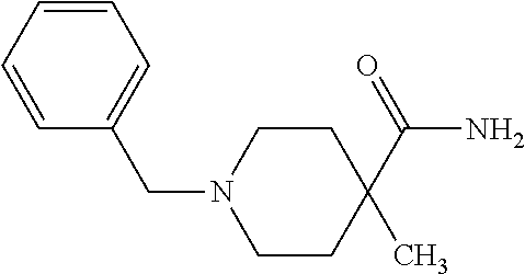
C(C1(C)CCN(CC2=CC=CC=C2)CC1)(N)=O
